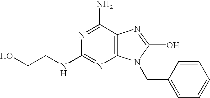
C12=C(C(N)=NC(NCCO)=N1)N=C(O)N2CC1=CC=CC=C1
